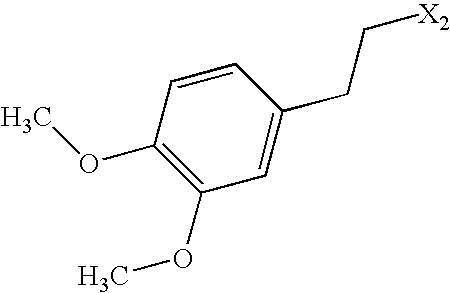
C1(OC)=C(OC)C=C(CC[X2])C=C1
